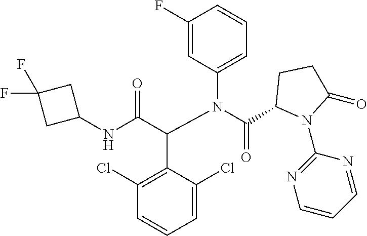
C1(NC(C(N(C(=O)C2N(C3=NC=CC=N3)C(=O)CC2)C2=CC=CC(F)=C2)C2=C(Cl)C=CC=C2Cl)=O)CC(F)(F)C1
